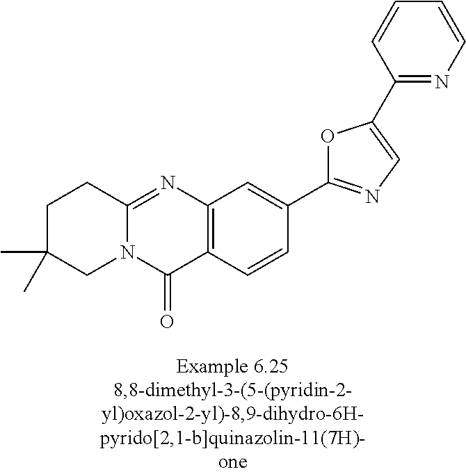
C1C(C)(C)CN2C(=NC3=C(C2=O)C=CC(C2=NC=C(C4=NC=CC=C4)O2)=C3)C1
